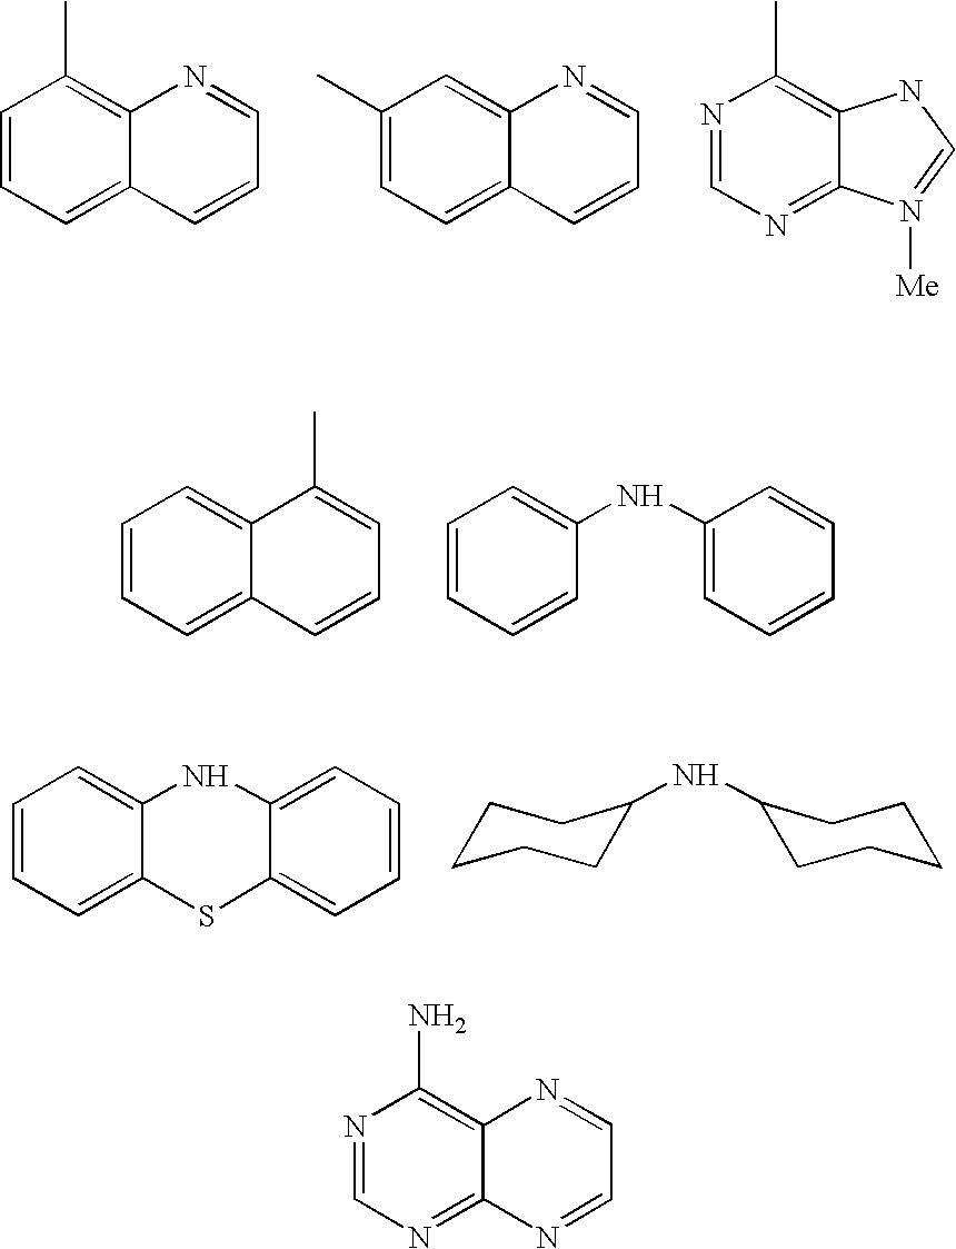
C1=CC=C2C(=C1C)N=CC=C2.C1(C)=CC=C2C(=C1)N=CC=C2.N1=CN=C2C(=C1C)NC=N2[Me].C1=CC=C2C(=C1)C(C)=CC=C2.C1=CC=CC(NC2=CC=CC=C2)=C1.C1=CC=C2C(=C1)NC1=CC=CC=C1S2.N(C1CCCCC1)C1CCCCC1.N1=CN=C2C(=C1N)N=CC=N2
